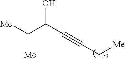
OC(C#CC[Me])C([Me])[Me]
